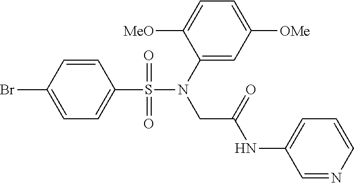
C1=CC(Br)=CC=C1S(=O)(=O)N(C1=CC([OMe])=CC=C1[MeO])CC(=O)NC1=CC=CN=C1
